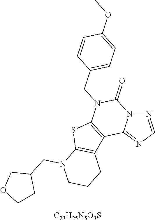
N12N=CN=C1C1=C(N(CC3=CC=C(OC)C=C3)C2=O)SC2=C1CCCN2CC1COCC1.[C23H25N5O3S]
